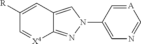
C12=NN(C3=CN=C[A]=C3)C=C1C=C([R])C=[X4]2
